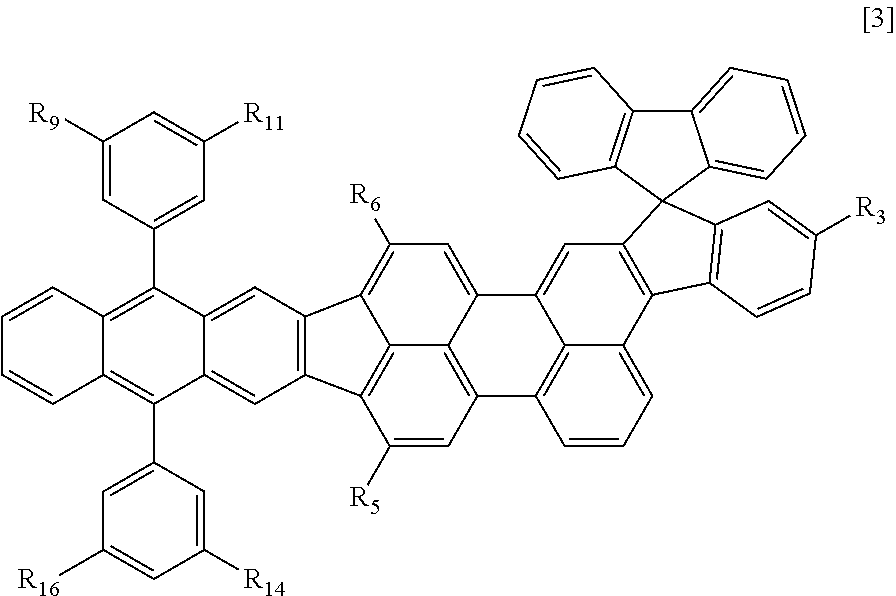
C12=CC3=C(C=C1C(C1=CC([R11])=CC([R9])=C1)=C1C(=C2C2=CC([R16])=CC([R14])=C2)C=CC=C1)C1=C([R6])C=C2C4=C(C=C([R5])C3=C41)C1=C3C(=CC=C1)C1=C(C=C23)C2(C3=C1C=CC([R3])=C3)C1=C(C3=CC=CC=C32)C=CC=C1
